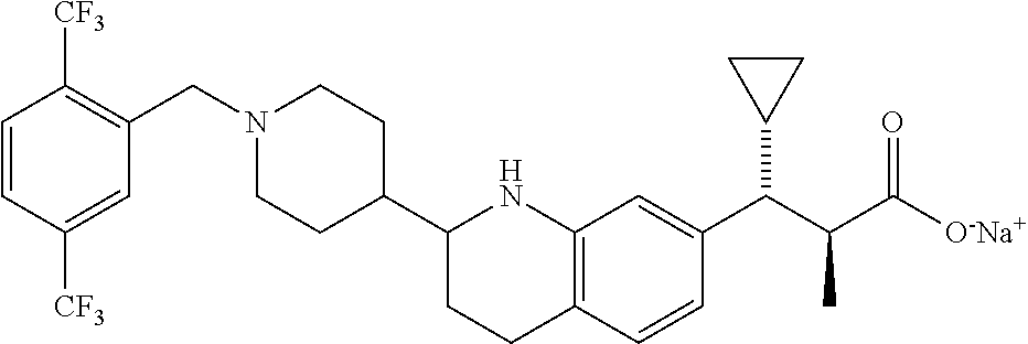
C1=CC([CF3])=CC(CN2CCC(C3NC4=C(CC3)C=CC(C(C(C([O-Na+])=O)C)C3CC3)=C4)CC2)=C1[CF3]
